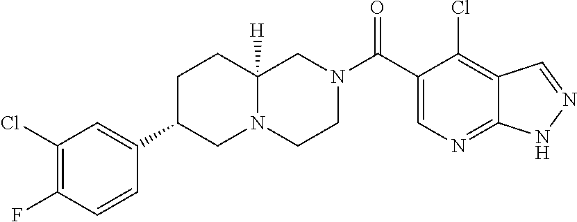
C12=NC=C(C(N3CCN4C([H])(C3)CCC(C3=CC(Cl)=C(F)C=C3)C4)=O)C(Cl)=C1C=NN2
